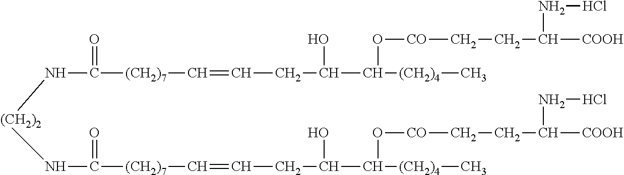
N(C([(CH2)7]C=CCC(C(O[CO]CCC(NCl)[COOH])[(CH2)4]C)O)=O)[(CH2)2]NC([(CH2)7]C=CCC(C(O[CO]CCC(NCl)[COOH])[(CH2)4]C)O)=O
